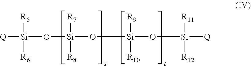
[Q][Si]([R5])([R6])O[Si]([R7])([R8])O[Si]([R9])([R10])O[Si]([R11])([R12])[Q]
